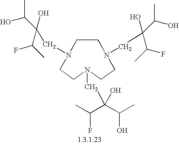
C1N(CC(C(O)C)(C(F)C)O)CCN(CC(C(O)C)(C(F)C)O)CCN(CC(C(O)C)(C(F)C)O)C1
